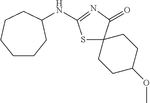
N(C1=NC(=O)C2(S1)CCC(OC)CC2)C1CCCCCC1
